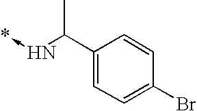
C1(C(N->*)C)=CC=C(Br)C=C1
